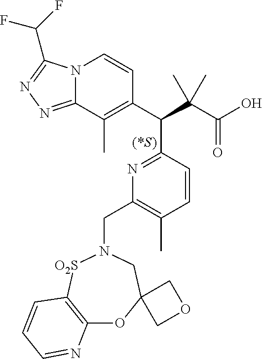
C1(C(C(C(O)=O)(C)C)C2=NC(CN3CC4(OC5=C([O2S]3)C=CC=N5)COC4)=C(C)C=C2)=C(C)C2=NN=C(C(F)F)N2C=C1
